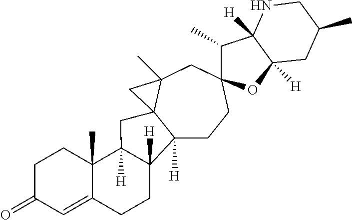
C12([H])CCC3(CC4(C)C1(CC1([H])C5(C)C(=CC(=O)CC5)CCC21[H])C4)C(C)C1([H])C([H])(O3)CC(C)CN1
